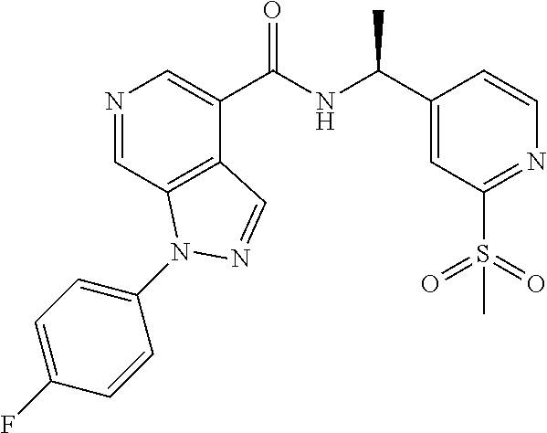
N1=CC2=C(C(C(NC(C3=CC(S(=O)(=O)C)=NC=C3)C)=O)=C1)C=NN2C1=CC=C(F)C=C1
